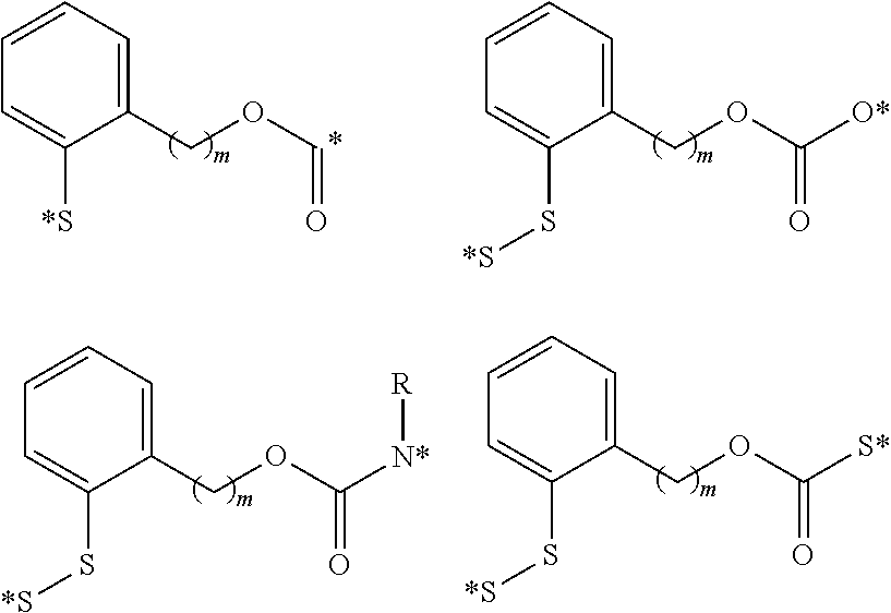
C1(COC=O)=CC=CC=C1[*S].C1(COC(=O)[O*])=CC=CC=C1S[*S].C1(COC(=O)[N*][R])=CC=CC=C1S[*S].C1(COC(=O)[S*])=CC=CC=C1S[*S]
